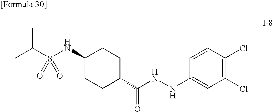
C1(NS(C(C)C)(=O)=O)CCC(C(NNC2=CC(Cl)=C(Cl)C=C2)=O)CC1
